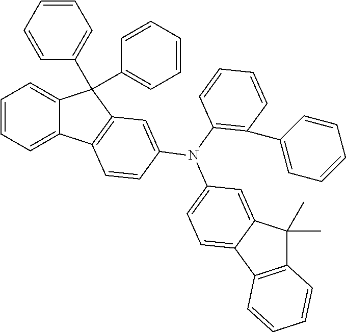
C12=CC=CC=C1C1=C(C2(C2=CC=CC=C2)C2=CC=CC=C2)C=C(N(C2=CC=C3C(=C2)C(C)(C)C2=C3C=CC=C2)C2=C(C3=CC=CC=C3)C=CC=C2)C=C1
